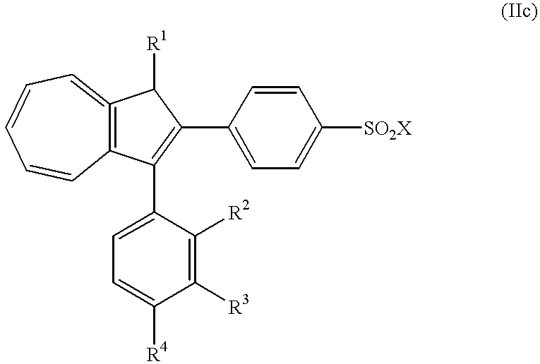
C1(C2=C(C3=CC=C([SO2X])C=C3)C([R1])C3=C2C=CC=CC=3)=CC=C([R4])C([R3])=C1[R2]
